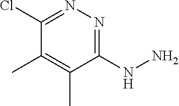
C1(C)=C(C)C(NN)=NN=C1Cl
